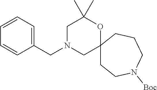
C12(CCN([Boc])CCC1)OC(C)(C)CN(CC1=CC=CC=C1)C2
